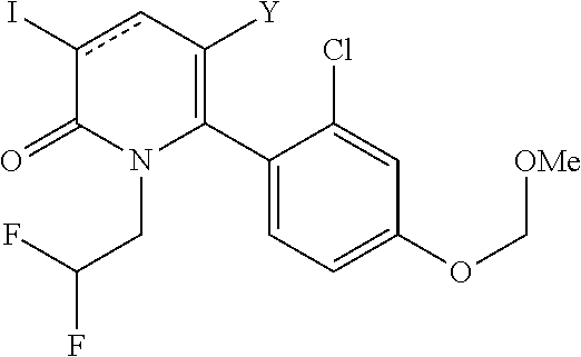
C1(C2=C([Y])cc(I)C(=O)N2CC(F)F)=CC=C(OC[OMe])C=C1Cl
